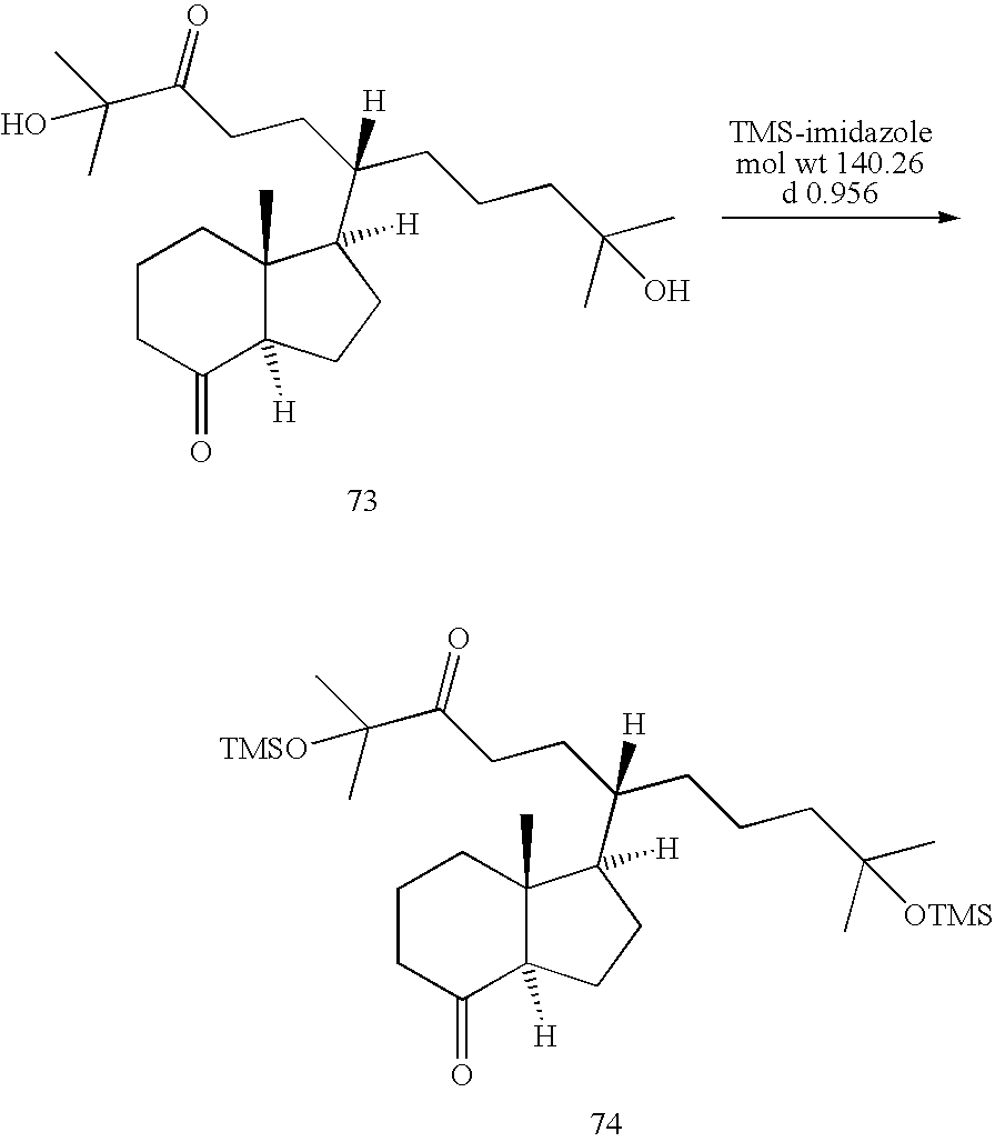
C1CC(=O)C2([H])C(C)(C1)C(C(CCCC(C)(O)C)(CCC(C(C)(O)C)=O)[H])([H])CC2.C1CC(=O)C2([H])C(C)(C1)C(C(CCCC(C)([OTMS])C)(CCC(C(C)([TMSO])C)=O)[H])([H])CC2
